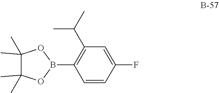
C1(C)(C)OB(C2=C(C(C)C)C=C(F)C=C2)OC1(C)C
